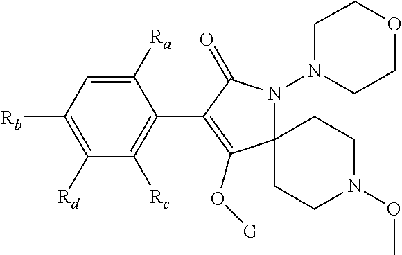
C1([Ra])=CC([Rb])=C([Rd])C([Rc])=C1C1=C(O[G])C2(N(N3CCOCC3)C1=O)CCN(OC)CC2
